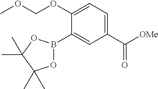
C1(C([OMe])=O)=CC=C(OCOC)C(B2OC(C)(C)C(C)(C)O2)=C1
